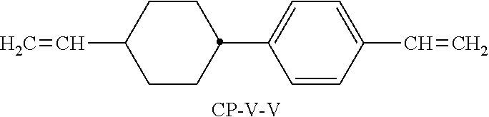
C1CC(C2=CC=C(C=C)C=C2)CCC1C=C.[CP-V-V]
